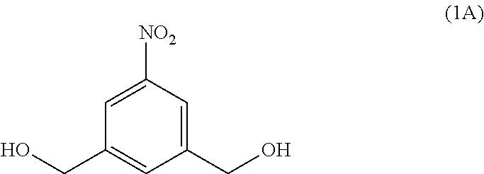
OCC1=CC([NO2])=CC(CO)=C1
